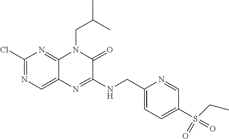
C1(Cl)=NC=C2C(=N1)N(CC(C)C)C(=O)C(NCC1=CC=C(S(CC)(=O)=O)C=N1)=N2
